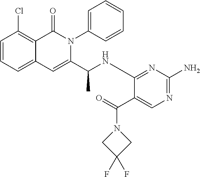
C1=CC=C2C(=C1Cl)C(=O)N(C1=CC=CC=C1)C(C(NC1=NC(N)=NC=C1C(N1CC(F)(F)C1)=O)C)=C2
